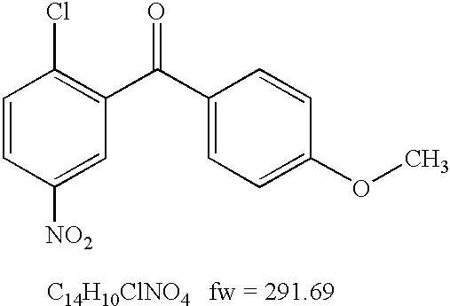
C1=CC([NO2])=CC(C(C2=CC=C(OC)C=C2)=O)=C1Cl.[C14H10ClNO4]
